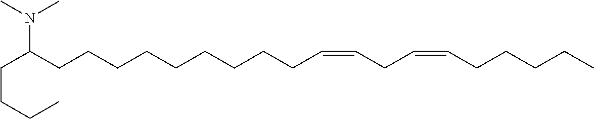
C(CCC)C(CCCCCCCCCC=CCC=CCCCCC)N(C)C
